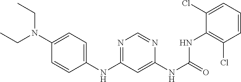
C1=CC=C(Cl)C(NC(=O)NC2=CC(NC3=CC=C(N(CC)CC)C=C3)=NC=N2)=C1Cl
